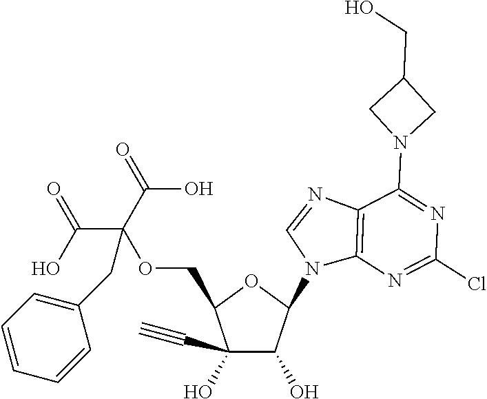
C1(C#C)(O)C(O)C(N2C3=C(N=C2)C(N2CC(CO)C2)=NC(Cl)=N3)OC1COC(CC1=CC=CC=C1)(C(=O)O)C(O)=O
